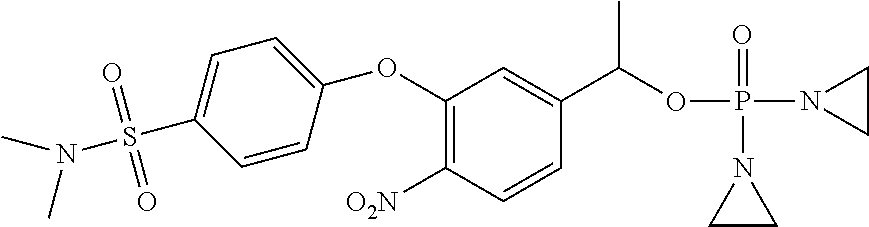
C1(OC2=CC=C(S(N(C)C)(=O)=O)C=C2)=C([O2N])C=CC(C(OP(N2CC2)(=O)N2CC2)C)=C1
